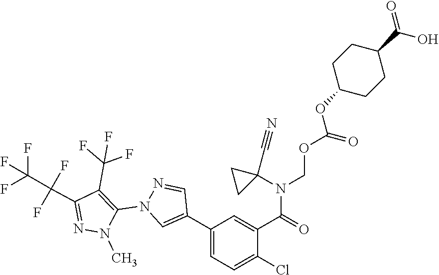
C1(C2=CN(C3=C(C(F)(F)F)C(C(F)(F)C(F)(F)F)=NN3C)N=C2)=CC=C(Cl)C(C(N(COC(=O)OC2CCC(C(=O)O)CC2)C2(C#N)CC2)=O)=C1
